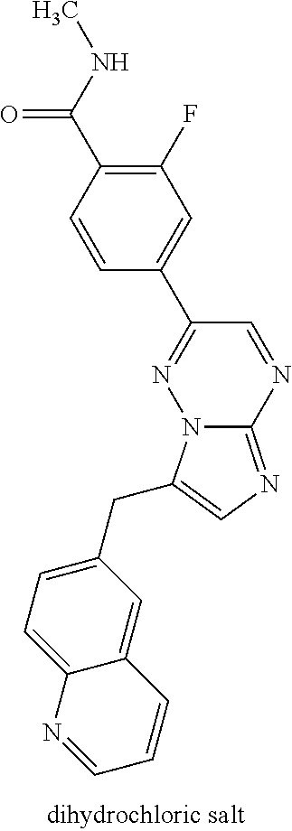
C1(F)=C(C(NC)=O)C=CC(C2=NN3C(=NC=C3CC3=CC=C4C(=C3)C=CC=N4)N=C2)=C1
